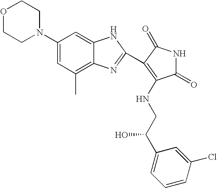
O1CCN(C2=CC(C)=C3C(=C2)NC(C2=C(NCC(C4=CC=CC(Cl)=C4)O)C(=O)NC2=O)=N3)CC1
